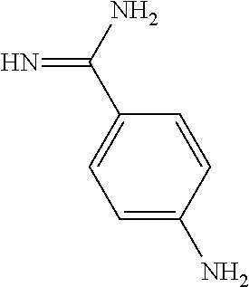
N=C(C1=CC=C(N)C=C1)N
